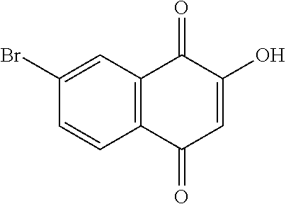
C12=C(C(=O)C(O)=CC1=O)C=C(Br)C=C2
